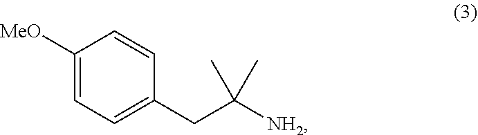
C1([MeO])=CC=C(CC([NH2])(C)C)C=C1
